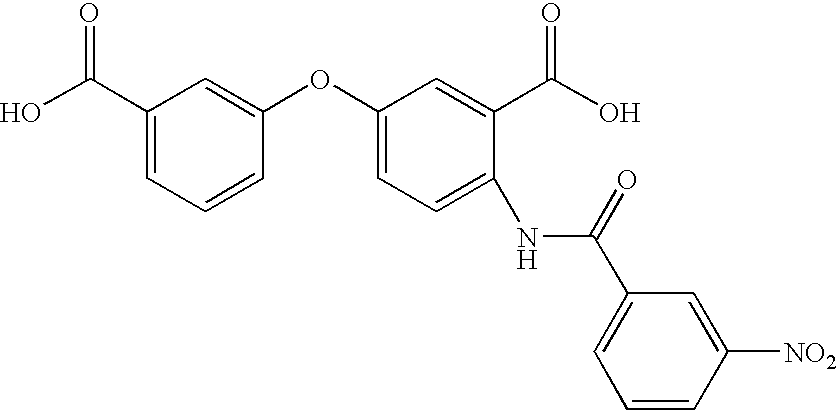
C1(C(O)=O)=CC=CC(OC2=CC=C(NC(=O)C3=CC=CC([NO2])=C3)C(C(=O)O)=C2)=C1
